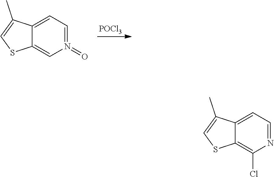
C12=CC=N(=O)C=C1SC=C2C.[POCl3].C12=CC=NC(Cl)=C1SC=C2C
